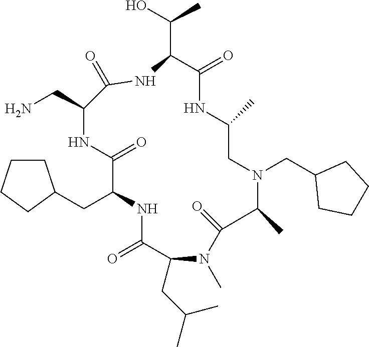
C(C1NC(=O)C(CC(C)C)N(C)C(=O)C(C)N(CC2CCCC2)CC(C)NC(=O)C(C(O)C)NC(=O)C(CN)NC1=O)C1CCCC1
